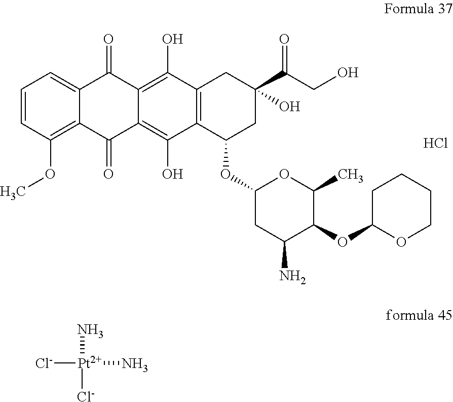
C1=CC(OC)=C2C(=C1)C(=O)C1=C(O)C3=C(C(O)=C1C2=O)C(OC1CC(N)C(OC2CCCCO2)C(C)O1)CC(C(CO)=O)(O)C3.Cl.[Cl-][Pt](N)([Cl-])N
